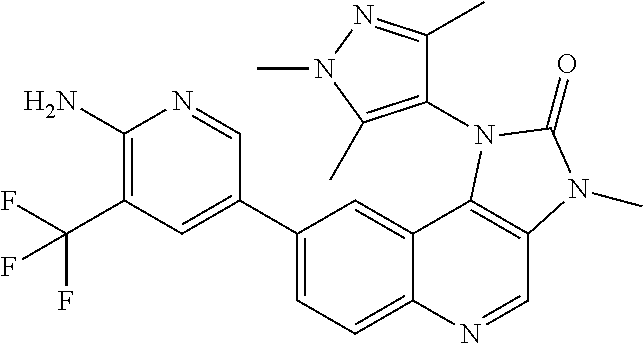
C1(N)=C(C(F)(F)F)C=C(C2=CC=C3C(=C2)C2=C(C=N3)N(C)C(=O)N2C2=C(C)N(C)N=C2C)C=N1
